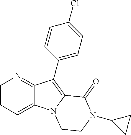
N1=C2C(=CC=C1)N1C(=C2C2=CC=C(Cl)C=C2)C(=O)N(C2CC2)CC1
